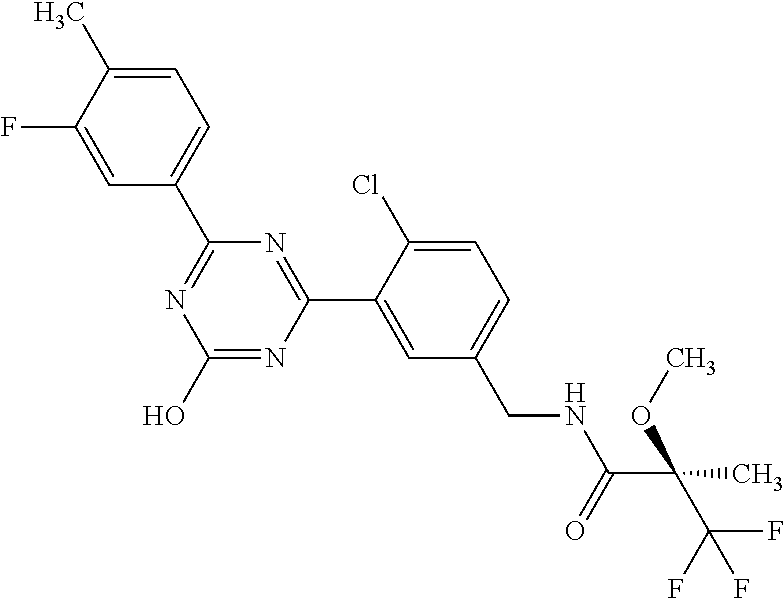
C1(C2=NC(O)=NC(C3=CC(CNC(C(C(F)(F)F)(C)OC)=O)=CC=C3Cl)=N2)=CC=C(C)C(F)=C1
